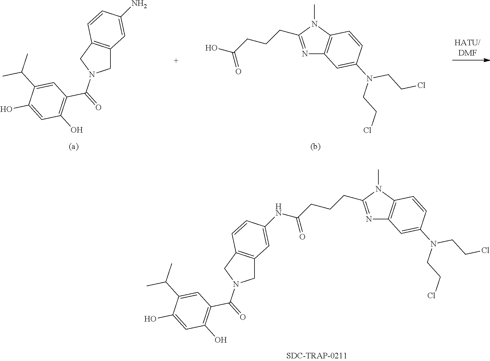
N1=C(CCCC(O)=O)N(C)C2=C1C=C(N(CCCl)CCCl)C=C2.C1C2=C(CN1C(=O)C1=C(O)C=C(O)C(C(C)C)=C1)C=CC(N)=C2.C1C2=C(CN1C(=O)C1=C(O)C=C(O)C(C(C)C)=C1)C=CC(NC(CCCC1=NC3=C(N1C)C=CC(N(CCCl)CCCl)=C3)=O)=C2
